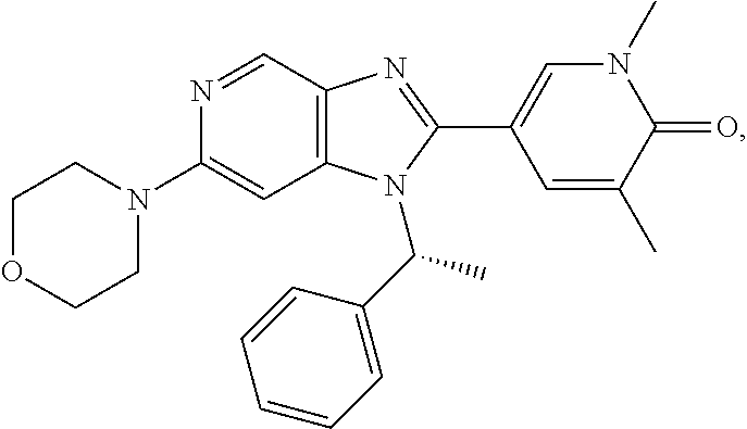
C1(N2CCOCC2)=CC2=C(C=N1)N=C(C1=CN(C)C(=O)C(C)=C1)N2C(C1=CC=CC=C1)C
